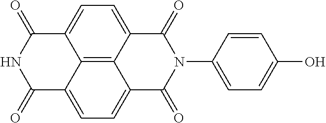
N1C(=O)C2=CC=C3C4=C2C(=CC=C4C(=O)N(C2=CC=C(O)C=C2)C3=O)C1=O
